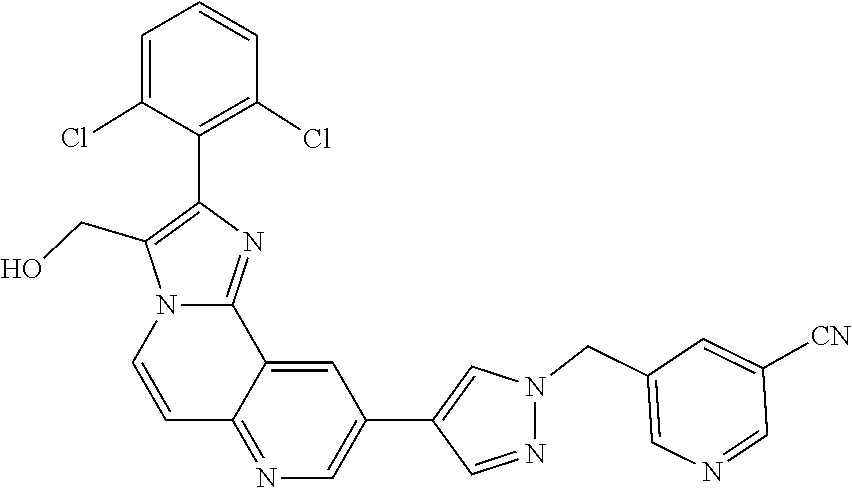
N1(CC2=CN=CC([CN])=C2)N=CC(C2=CN=C3C(=C2)C2=NC(C4=C(Cl)C=CC=C4Cl)=C(CO)N2C=C3)=C1
